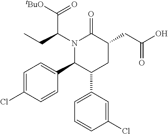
C1=C(Cl)C=CC(C2C(C3=CC=CC(Cl)=C3)CC(CC(O)=O)C(=O)N2C(CC)C([tBuO])=O)=C1
